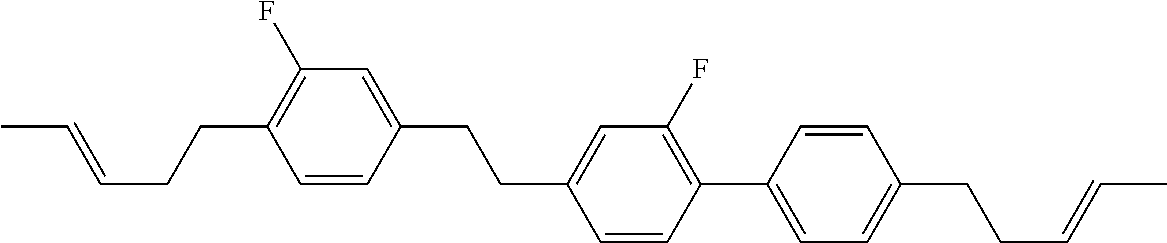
C1=CC(CCC2=CC(F)=C(C3=CC=C(CCC=CC)C=C3)C=C2)=CC(F)=C1CCC=CC
